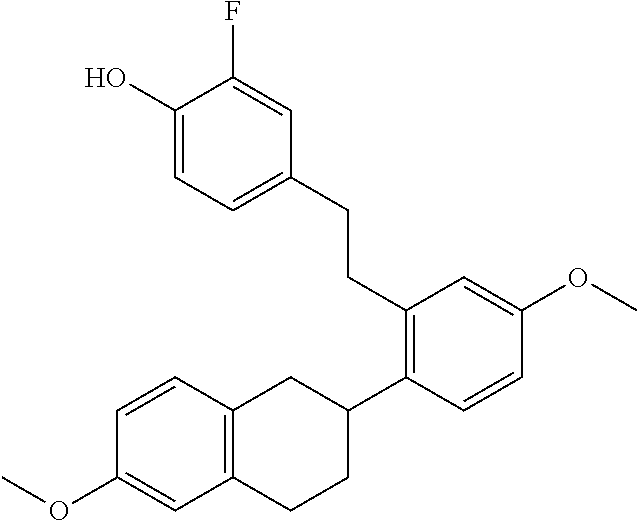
OC1=CC=C(CCC2=C(C3CC4=C(CC3)C=C(OC)C=C4)C=CC(OC)=C2)C=C1F
